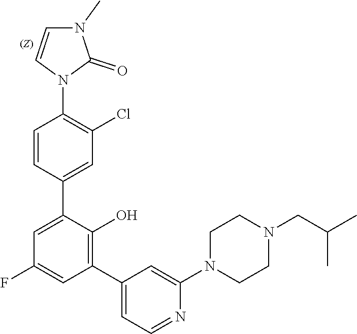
C1=CN(C2=C(Cl)C=C(C3=CC(F)=CC(C4=CC=NC(N5CCN(CC(C)C)CC5)=C4)=C3O)C=C2)C(=O)N1C
